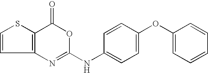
C12=C(N=C(NC3=CC=C(OC4=CC=CC=C4)C=C3)OC1=O)C=CS2
